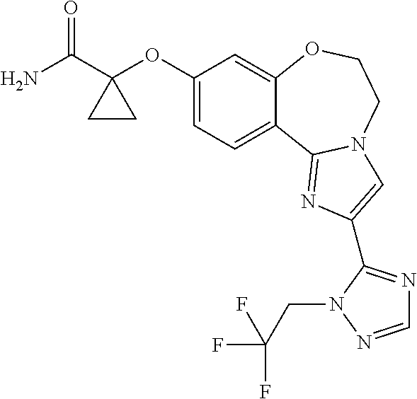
C1(OC2(C(N)=O)CC2)=CC=C2C(=C1)OCCN1C2=NC(C2=NC=NN2CC(F)(F)F)=C1
